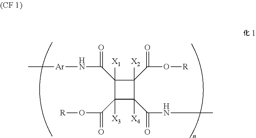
C1([X1])(C(N[Ar]C)=O)C(C(=O)O[R])([X3])C(C(NC)=O)([X4])C1([X2])C(O[R])=O
